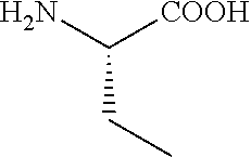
C(CC)(N)[COOH]
